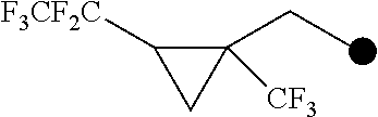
C1([F3CF2C])C(CC)([CF3])C1
